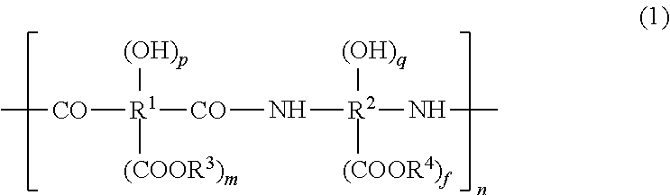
C[CO][R1]([CO]N[R2](NC)([(OH)q])[(COOR4)f])([(OH)p])[(COOR3)m]
